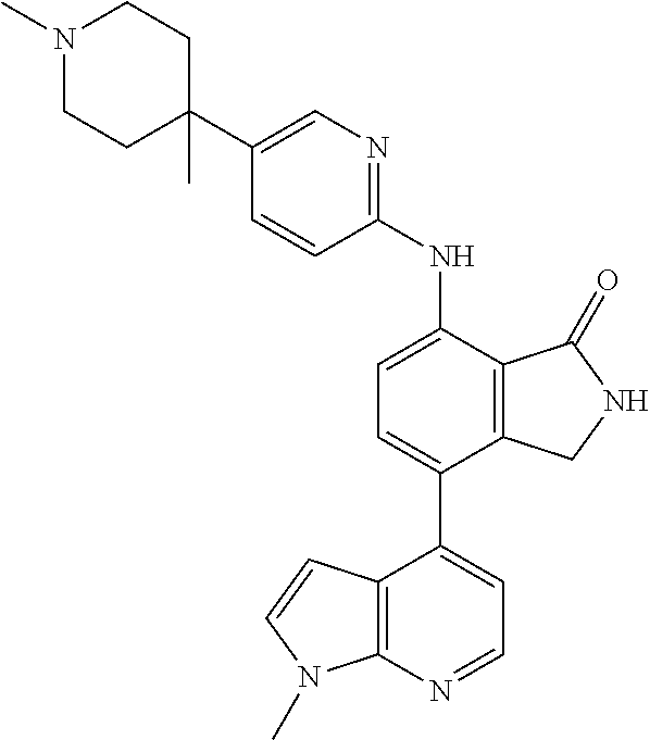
N1(C)CCC(C2=CN=C(NC3=CC=C(C4=CC=NC5=C4C=CN5C)C4=C3C(=O)NC4)C=C2)(C)CC1
